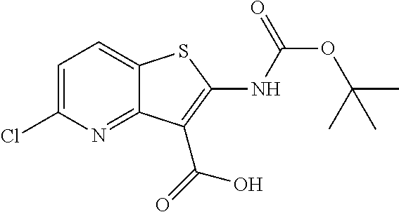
C1=C(Cl)N=C2C(=C1)SC(NC(OC(C)(C)C)=O)=C2C(=O)O
